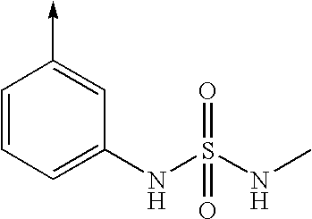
C1=CC=C(NS(NC)(=O)=O)C=C1->C
